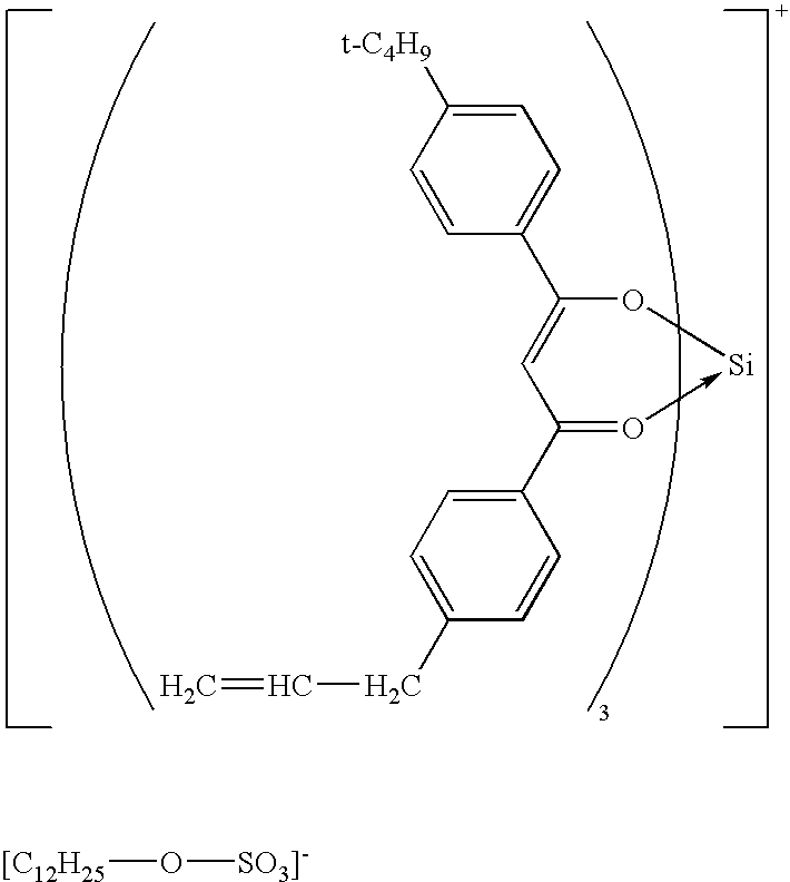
C1=CC([t-C4H9])=CC=C1C1=CC(C2=CC=C(CC=C)C=C2)=O->[Si]O1.[[C12H25]O[SO3]-]
